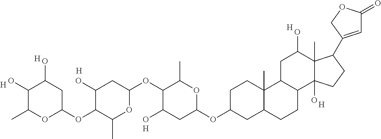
[H].[H].[H].C1(OC2C(O)CC(OC3CC4C(C)(CC3)C3C(CC4)C4(O)C(C)(C(O)C3)C(C3=CC(=O)OC3)CC4)OC2C)OC(C)C(OC2CC(O)C(O)C(C)O2)C(O)C1.[H].[H].[H]
